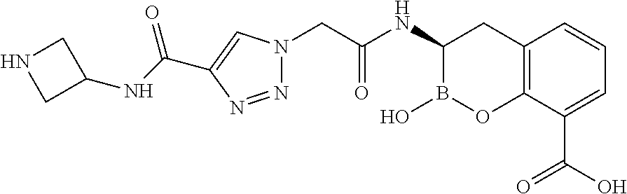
C12=C(C(C(O)=O)=CC=C1)OB(O)C(NC(CN1N=NC(C(NC3CNC3)=O)=C1)=O)C2
